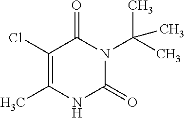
C1(Cl)=C(C)NC(=O)N(C(C)(C)C)C1=O
